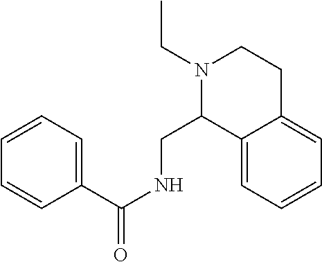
N1(CC)C(CNC(C2=CC=CC=C2)=O)C2=CC=CC=C2CC1
